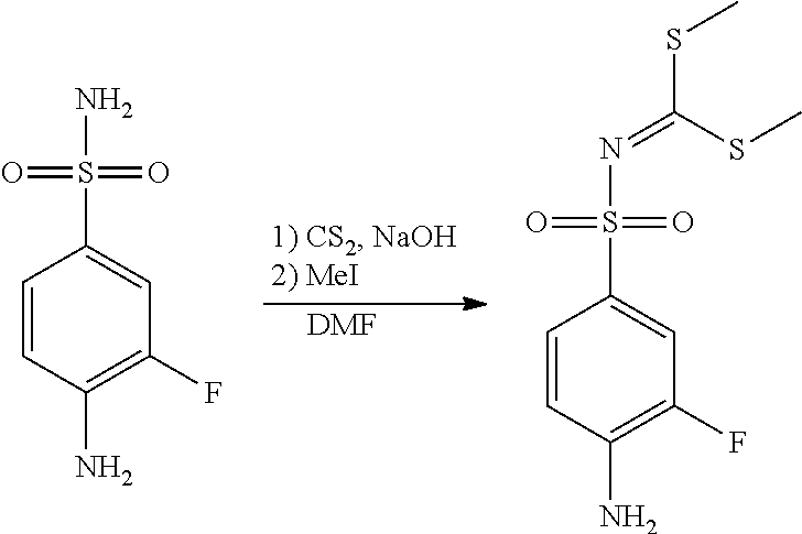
C1=CC(N)=C(F)C=C1S(N)(=O)=O.[DMF].C1=CC(N)=C(F)C=C1S(N=C(SC)SC)(=O)=O
